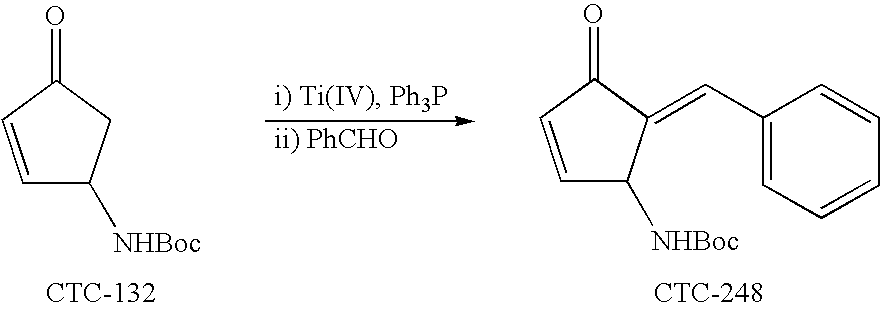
C1=CC(=O)C(=CC2=CC=CC=C2)C1[NHBoc].C1=CC(=O)CC1[NHBoc]
